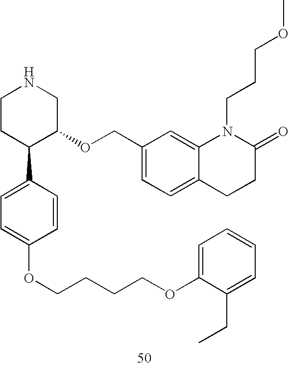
C1CC(C2=CC=C(OCCCCOC3=CC=CC=C3CC)C=C2)C(OCC2=CC=C3C(=C2)N(CCCOC)C(=O)CC3)CN1
